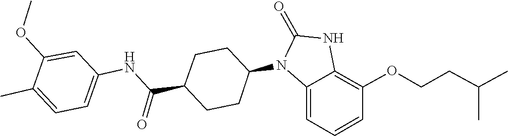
C1(=O)NC2=C(OCCC(C)C)C=CC=C2N1C1CCC(C(NC2=CC=C(C)C(OC)=C2)=O)CC1
